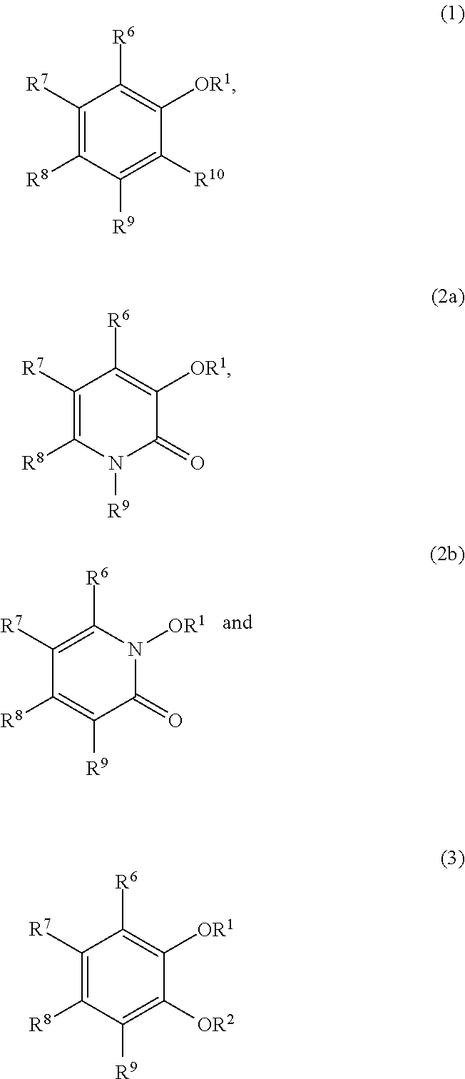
C1([R7])=C([R6])N([OR1])C(=O)C([R9])=C1[R8].C1([R7])=C([R8])C([R9])=C([R10])C([OR1])=C1[R6].C1([R7])=C([R8])N([R9])C(=O)C([OR1])=C1[R6].C1([R7])=C([R8])C([R9])=C([OR2])C([OR1])=C1[R6]
